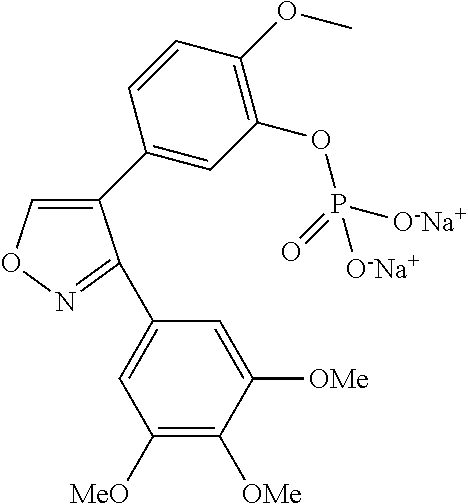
C1(C2=CC(OP(=O)([O-Na+])[O-Na+])=C(OC)C=C2)=CON=C1C1=CC([MeO])=C([OMe])C([OMe])=C1
